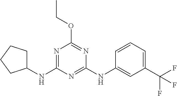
C1(NC2=NC(OCC)=NC(NC3=CC(C(F)(F)F)=CC=C3)=N2)CCCC1
